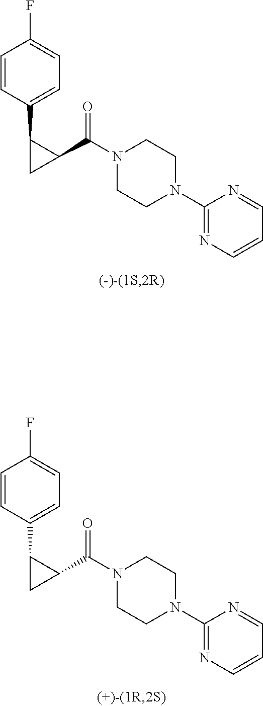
C1=CC(C2CC2C(N2CCN(C3=NC=CC=N3)CC2)=O)=CC=C1F.C1=CC(C2CC2C(N2CCN(C3=NC=CC=N3)CC2)=O)=CC=C1F
